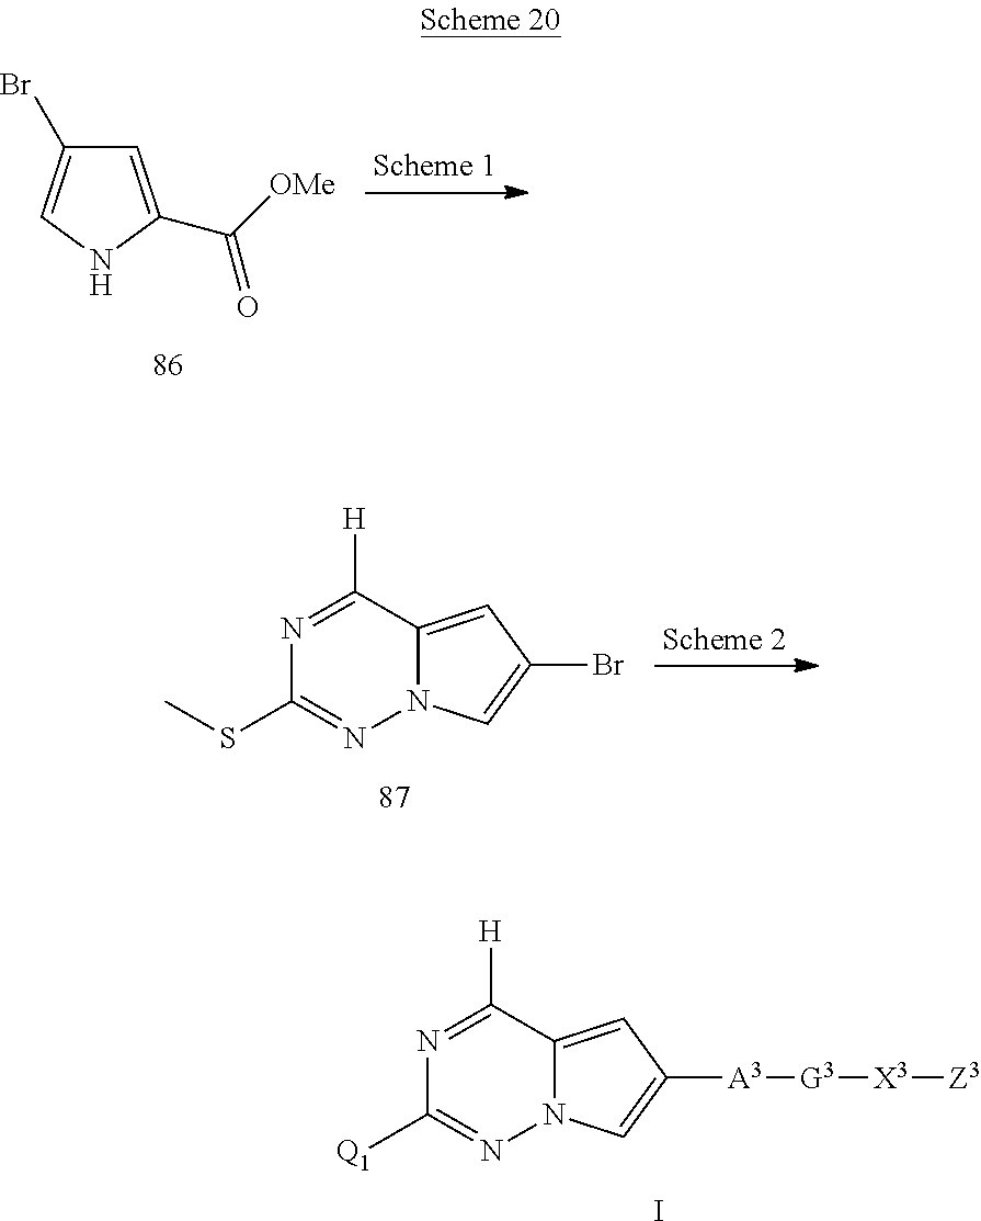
N1=C([H])C2=CC([A3][G3][X3][Z3])=CN2N=C1[Q1].I.C1=C(C(=O)[OMe])NC=C1Br.N1=C([H])C2=CC(Br)=CN2N=C1SC
